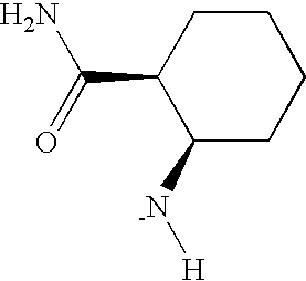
NC(=O)C1C([-N][H])CCCC1
